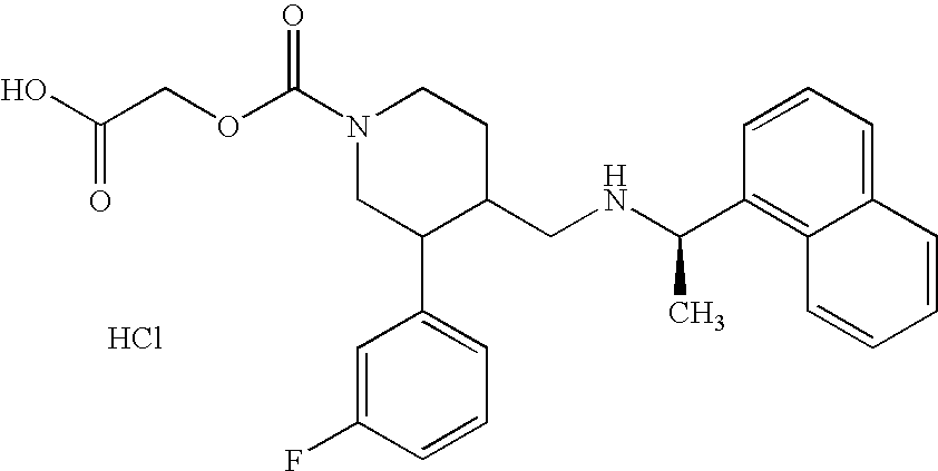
Cl.C(OC(N1CC(C2=CC=CC(F)=C2)C(CNC(C2=C3C(=CC=C2)C=CC=C3)C)CC1)=O)C(O)=O
